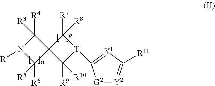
[R4]C1([R3])N([R])C([R6])([R5])C12C([R9])([R10])[T](C1=[Y1]C([R11])=[Y2][G2]1)C2([R8])[R7]
